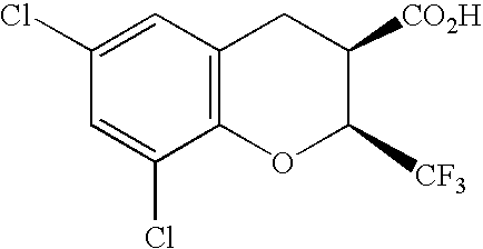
C12=C(C=C(Cl)C=C1Cl)CC([CO2H])C([CF3])O2
